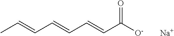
CC=CC=CC=CC([O-])=O.[Na]
